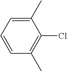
C1=CC=C(C)C(Cl)=C1C
